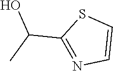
C(C1=NC=CS1)(O)C
